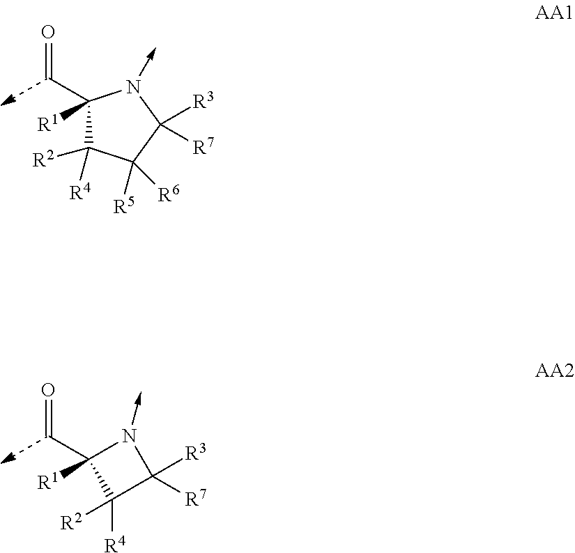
C1(C=O)([R1])C([R4])([R2])C([R3])([R7])N1->C.C(=O)C1([R1])C([R2])([R4])C([R5])([R6])C([R7])([R3])N1->C
